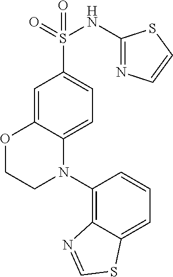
C1=C2C(=CC=C1S(=O)(=O)NC1=NC=CS1)N(C1=C3C(=CC=C1)SC=N3)CCO2
